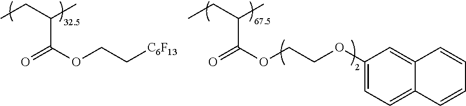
C12=CC(OCCOC(=O)C(C)CC)=CC=C1C=CC=C2.[C6F13]CCOC(=O)C(CC)C
